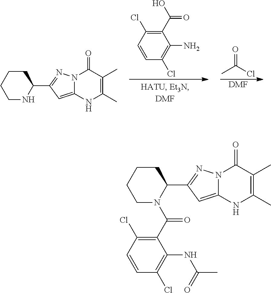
N1C(C2=NN3C(=C2)NC(C)=C(C)C3=O)CCCC1.C1(C(O)=O)=C(Cl)C=CC(Cl)=C1N.CC(Cl)=O.[DMF].C1(C(N2C(C3=NN4C(=C3)NC(C)=C(C)C4=O)CCCC2)=O)=C(Cl)C=CC(Cl)=C1NC(=O)C
